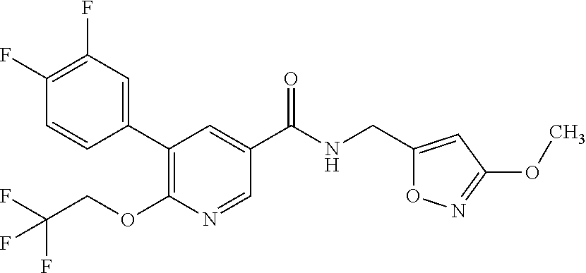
C1(F)=C(F)C=CC(C2=C(OCC(F)(F)F)N=CC(C(NCC3=CC(OC)=NO3)=O)=C2)=C1
